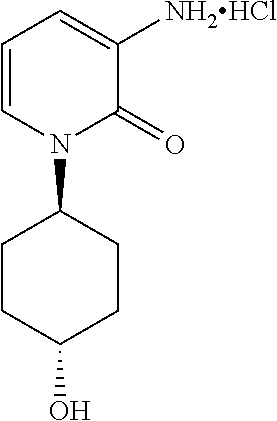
C1=CN(C2CCC(O)CC2)C(=O)C([NH2HCl])=C1
